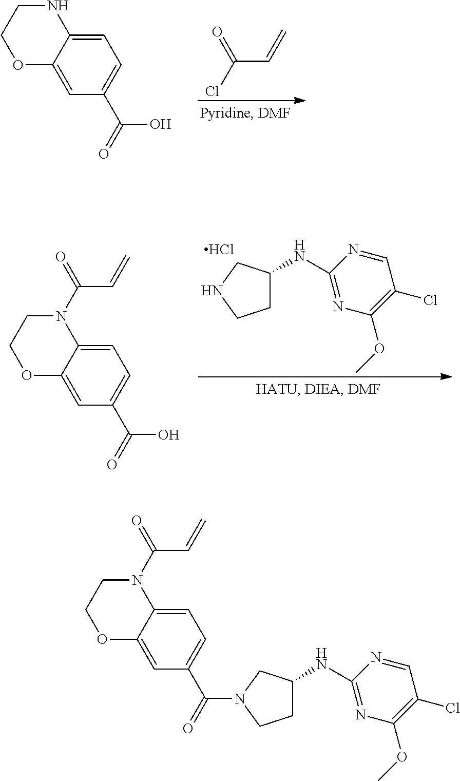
OC(=O)C1=CC=C2C(=C1)OCCN2.ClC(C=C)=O.Cl.C1C(NC2=NC(OC)=C(Cl)C=N2)CNC1.OC(=O)C1=CC=C2C(=C1)OCCN2C(C=C)=O.C1C(NC2=NC(OC)=C(Cl)C=N2)CN(C(=O)C2=CC=C3C(=C2)OCCN3C(C=C)=O)C1
